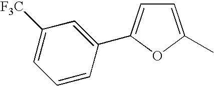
C1=C(C)OC(C2=CC([F3C])=CC=C2)=C1
